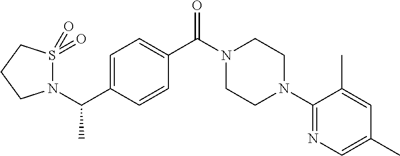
C(C1=CC=C(C(N2CCN(C3=NC=C(C)C=C3C)CC2)=O)C=C1)(N1S(=O)(=O)CCC1)C
